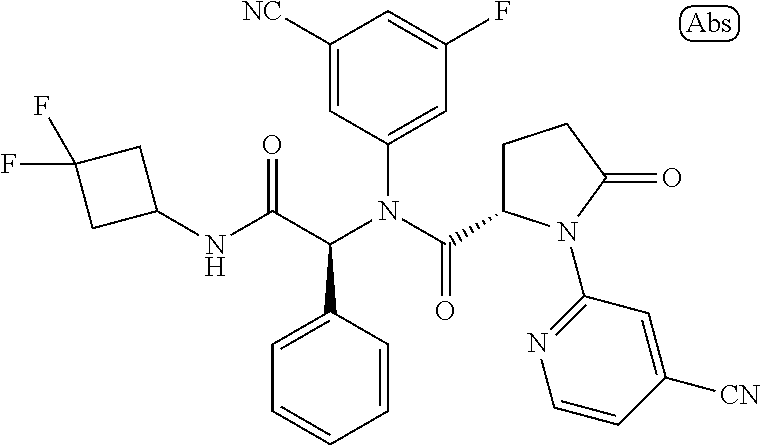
C1([NC])=CC(N(C(=O)C2CCC(=O)N2C2=NC=CC([CN])=C2)C(C(NC2CC(F)(F)C2)=O)C2=CC=CC=C2)=CC(F)=C1
